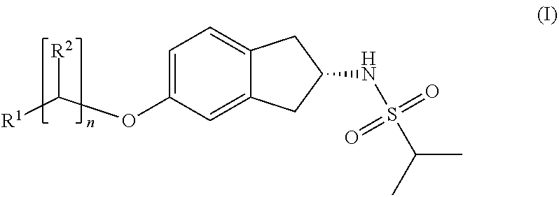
C1=C(OC([R1])[R2])C=C2C(=C1)CC(NS(C(C)C)(=O)=O)C2
